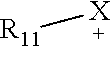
[X][R11]
